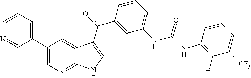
C1(C2=CC=CN=C2)=CN=C2C(=C1)C(C(=O)C1=CC(NC(NC3=C(F)C([CF3])=CC=C3)=O)=CC=C1)=CN2
